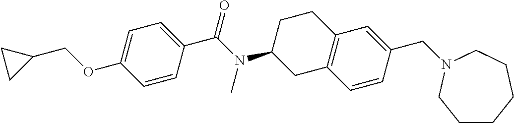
C1=C(OCC2CC2)C=CC(C(N(C2CC3=C(CC2)C=C(CN2CCCCCC2)C=C3)C)=O)=C1
